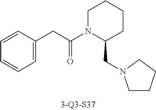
C1=C(CC(N2C(CN3CCCC3)CCCC2)=O)C=CC=C1
